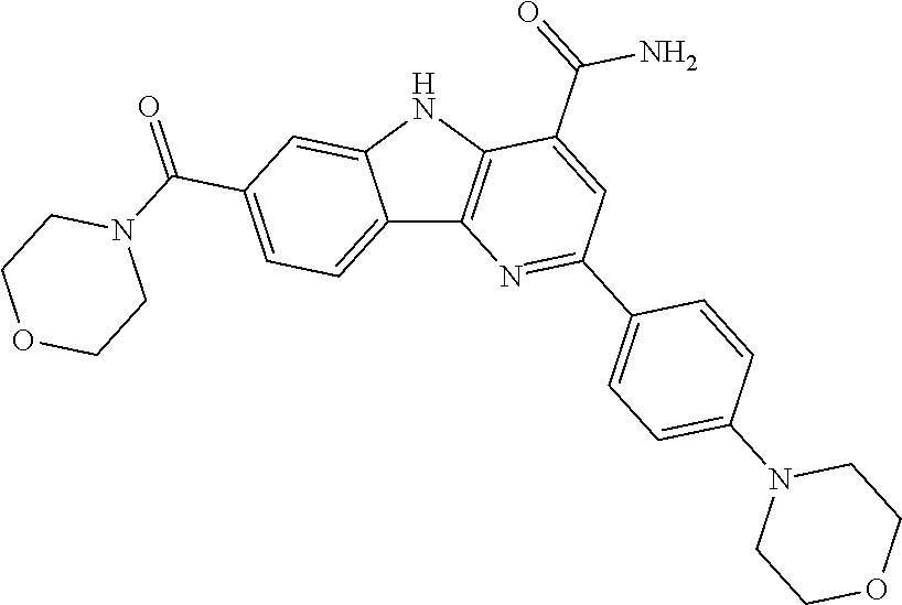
C12=CC=C(C(N3CCOCC3)=O)C=C1NC1=C2N=C(C2=CC=C(N3CCOCC3)C=C2)C=C1C(N)=O
